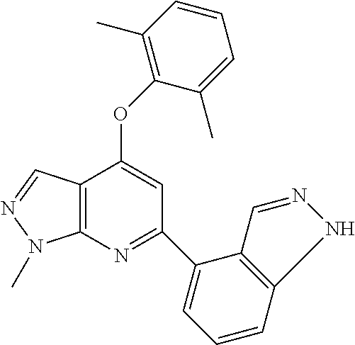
C12=C(N=C(C3=CC=CC4=C3C=NN4)C=C1OC1=C(C)C=CC=C1C)N(C)N=C2
